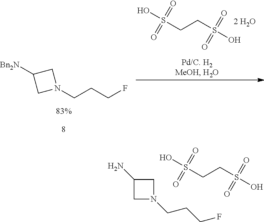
S(CCS(O)(=O)=O)(O)(=O)=O.[Bn2N]C1CN(CCCF)C1.NC1CN(CCCF)C1.S(CCS(O)(=O)=O)(O)(=O)=O
